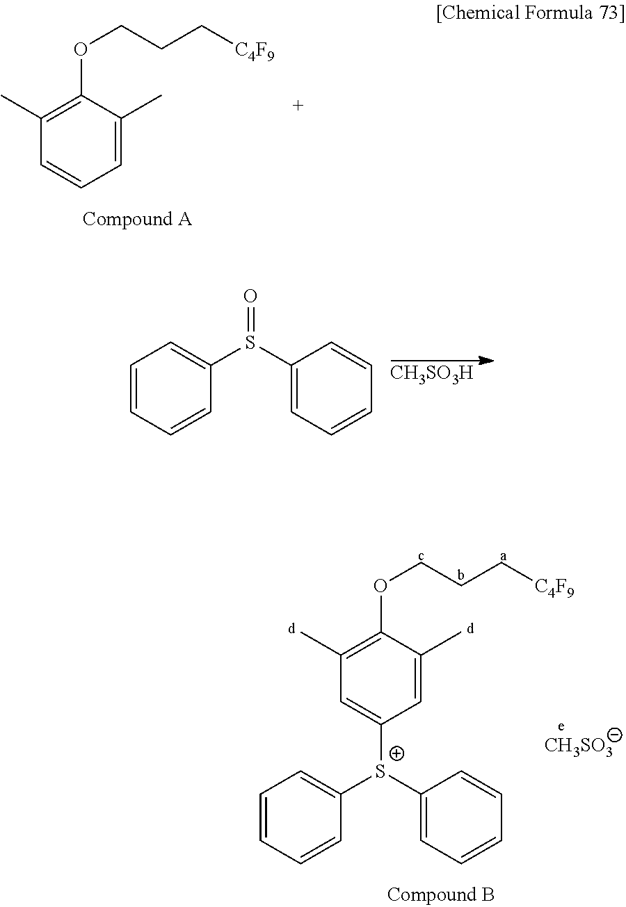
[CH3SO3].C1=CC=CC([S+](C2=CC=CC=C2)C2=CC(C)=C(OCCC[C4F9])C(C)=C2)=C1.C1(C)=C(OCCC[C4F9])C(C)=CC=C1.[CH3SO3H].C1=CC=CC(S(C2=CC=CC=C2)=O)=C1
